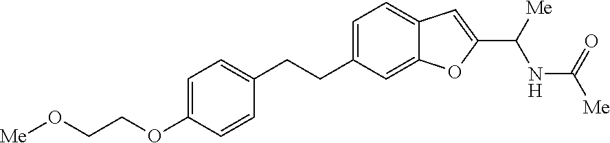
C1=C(CCC2=CC=C(OCCO[Me])C=C2)C=C2C(=C1)C=C(C([Me])NC([Me])=O)O2
